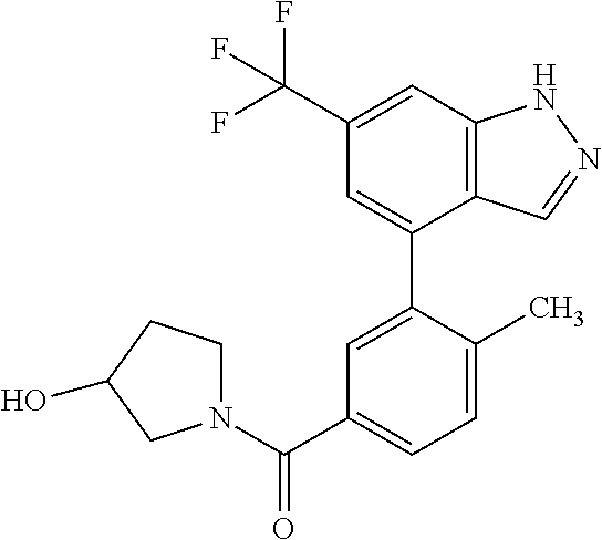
C12=C(C=C(C(F)(F)F)C=C1C1=CC(C(N3CCC(O)C3)=O)=CC=C1C)NN=C2
